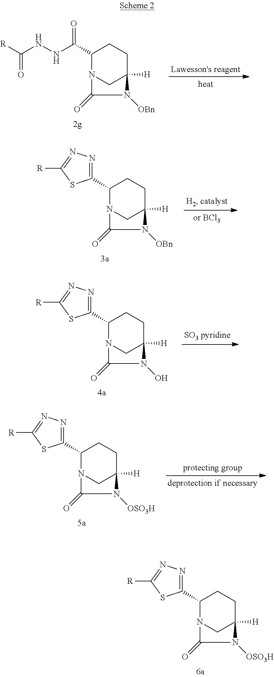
C1(C(NNC([R])=O)=O)N2CC([H])(CC1)N([OBn])C2=O.C1(C2=NN=C([R])S2)N2CC([H])(CC1)N([OBn])C2=O.C1(C2=NN=C([R])S2)N2CC([H])(CC1)N(O)C2=O.C1(C2=NN=C([R])S2)N2CC([H])(CC1)N([OSO3H])C2=O.C1(C2=NN=C([R])S2)N2CC([H])(CC1)N([OSO3H])C2=O
